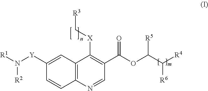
C12=C(N=CC(C(OC(C([R4])[R6])[R5])=O)=C1[X]C[R3])C=CC([Y]N([R1])[R2])=C2
